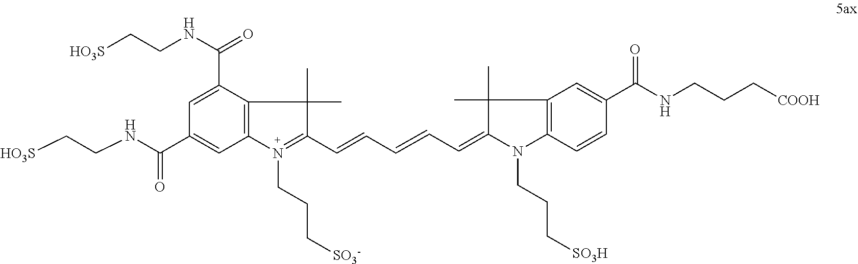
[HO3S]CCNC(C1=CC2=C(C(C(NCC[HO3S])=O)=C1)C(C)(C)C(C=CC=CC=C1C(C)(C)C3=C(N1CCC[SO3H])C=CC(C(NCCC[COOH])=O)=C3)=N2CCC[SO3-])=O
